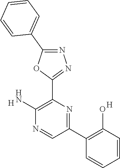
[H].C1(N)=C(C2=NN=C(C3=CC=CC=C3)O2)N=C(C2=C(O)C=CC=C2)C=N1.[H]
